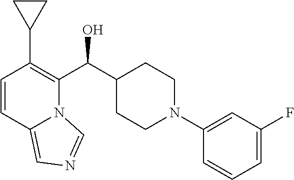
C1=CC2=CN=CN2C(C(C2CCN(C3=CC(F)=CC=C3)CC2)O)=C1C1CC1
